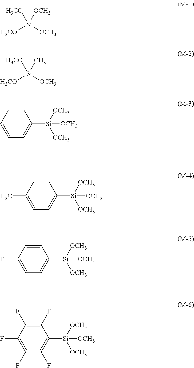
[Si]([H3CO])([OCH3])([H3CO])[OCH3].[Si]([H3CO])([OCH3])([H3CO])C.C1=CC=CC=C1[Si]([OCH3])([OCH3])[OCH3].C1=CC(C)=CC=C1[Si]([OCH3])([OCH3])[OCH3].C1=CC(F)=CC=C1[Si]([OCH3])([OCH3])[OCH3].C1(F)=C(F)C([Si]([OCH3])([OCH3])[OCH3])=C(F)C(F)=C1F
